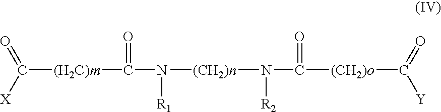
O=C([Y])[(CH2)o]C(N([(CH2)n]N(C(=O)[(H2C)m]C(=O)[X])[R1])[R2])=O
